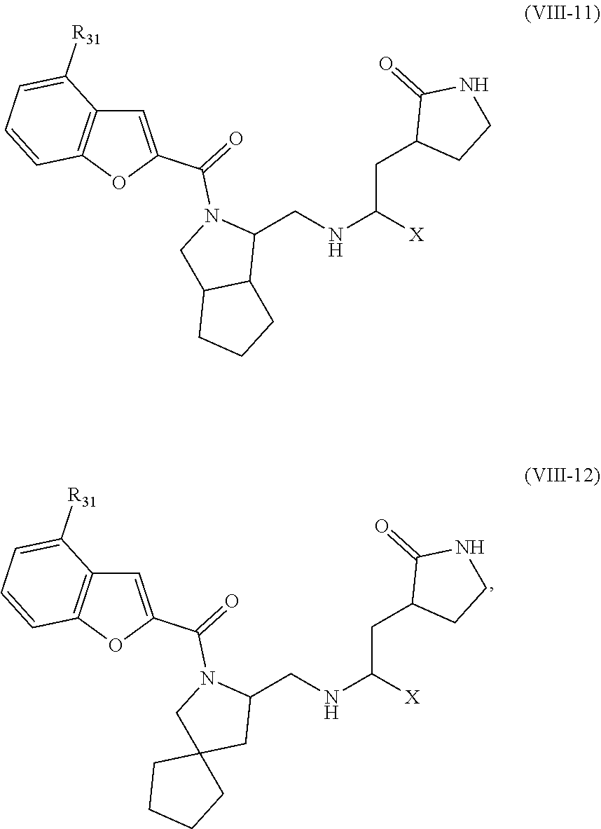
C1=C(C(=O)N2CC3(CC2CNC([X])CC2CCNC2=O)CCCC3)OC2=C1C([R31])=CC=C2.C1=C(C(=O)N2CC3C(C2CNC([X])CC2CCNC2=O)CCC3)OC2=C1C([R31])=CC=C2
